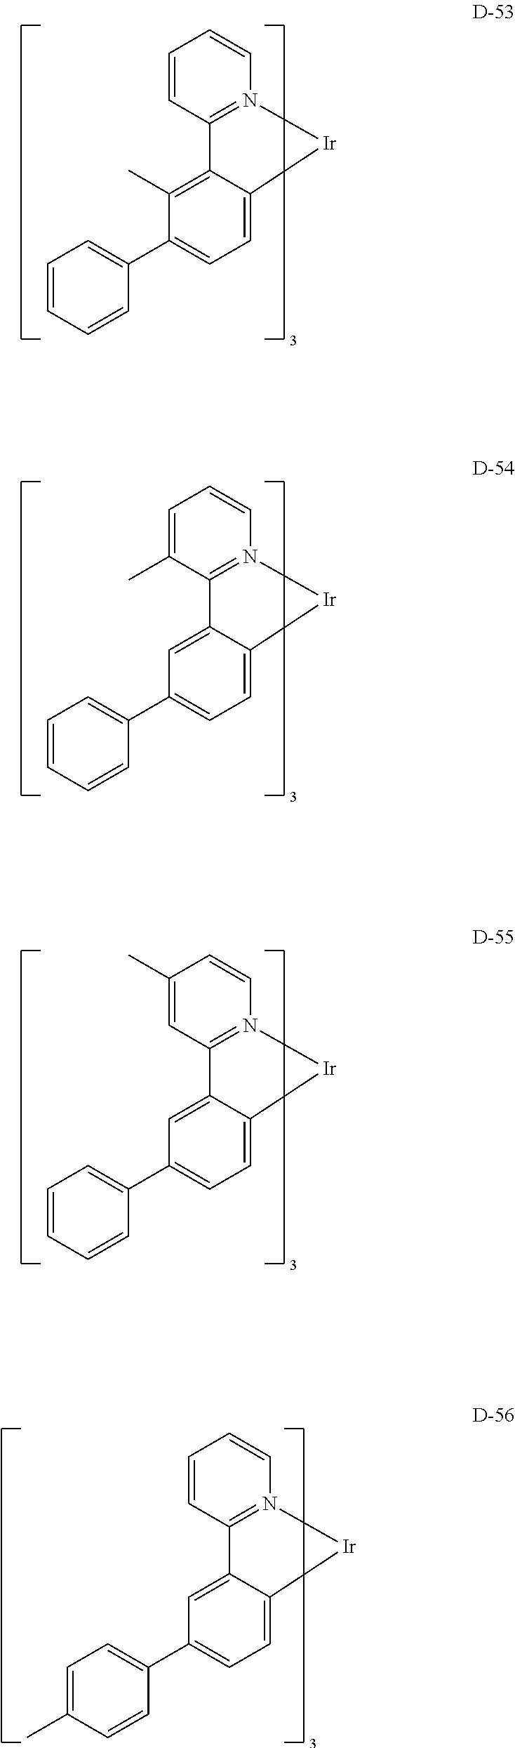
C1=CC=CC(C2=CC=C3C(=C2C)C2=N(C=CC=C2)[Ir]3)=C1.C1=CC=CC(C2=CC=C3C(=C2)C2=N(C=CC=C2C)[Ir]3)=C1.C1=CC=CC(C2=CC=C3C(=C2)C2=N(C=CC(C)=C2)[Ir]3)=C1.C1=C(C)C=CC(C2=CC=C3C(=C2)C2=N(C=CC=C2)[Ir]3)=C1
